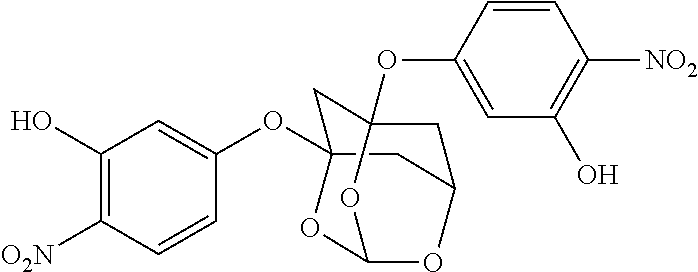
C1C2(OC3=CC(O)=C([NO2])C=C3)CC3CC1(OC1=CC(O)=C([O2N])C=C1)OC(O2)O3
